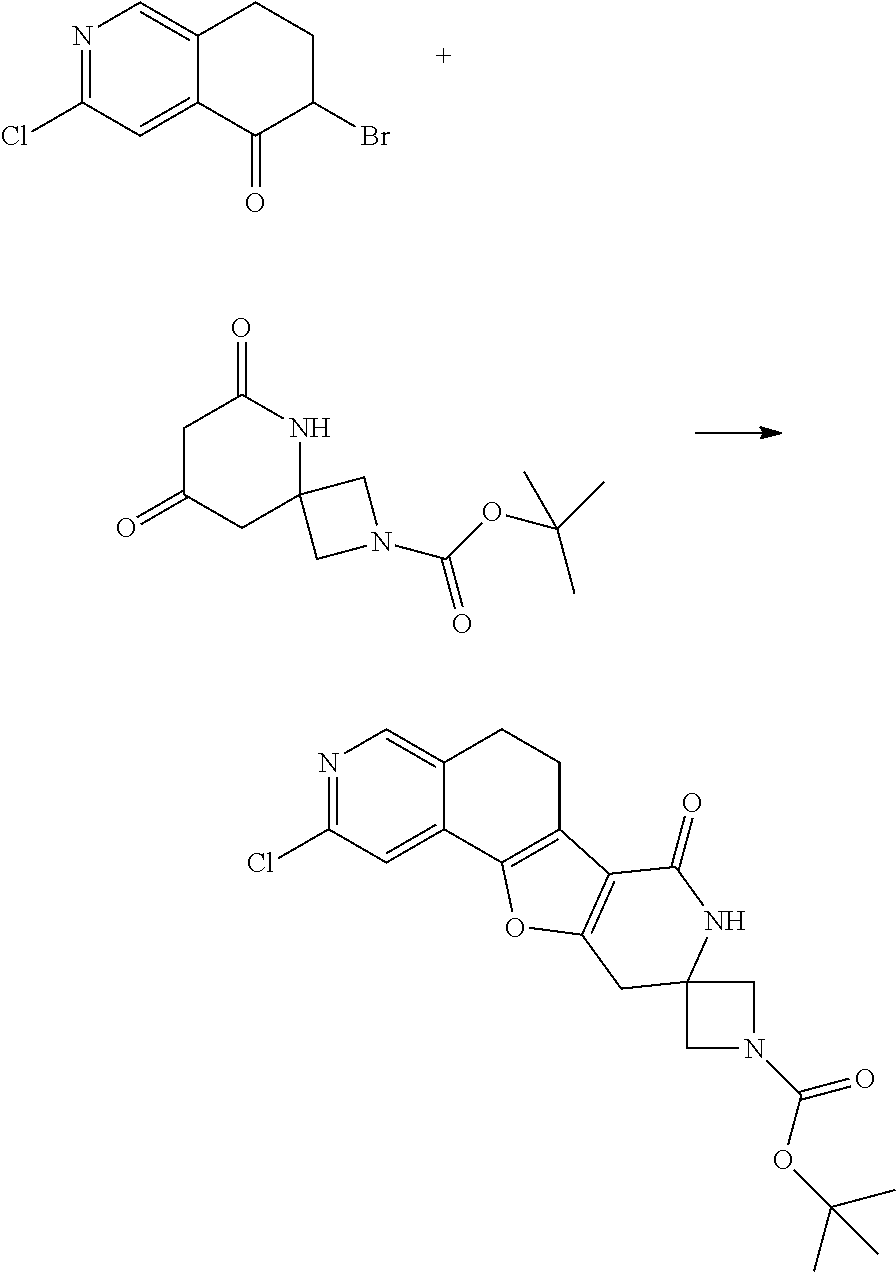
N1=C(Cl)C=C2C(=C1)CCC(Br)C2=O.C1C(=O)CC2(NC1=O)CN(C(OC(C)(C)C)=O)C2.C1(Cl)=NC=C2C(=C1)C1=C(CC2)C2=C(O1)CC1(NC2=O)CN(C(OC(C)(C)C)=O)C1
